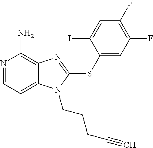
N1=CC=C2C(=C1N)N=C(SC1=CC(F)=C(F)C=C1I)N2CCCC#C
